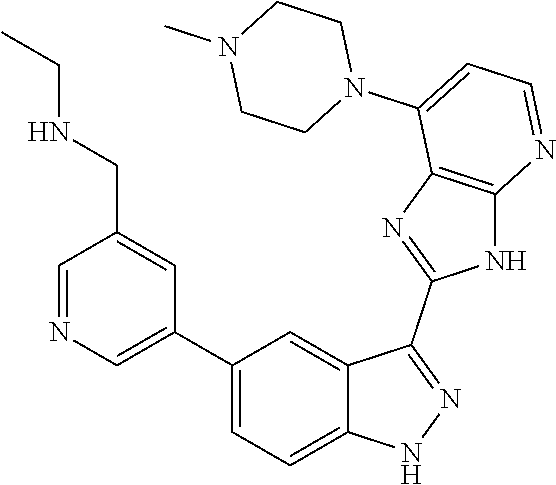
C1=NC=C(C2=CC=C3C(=C2)C(C2=NC4=C(N2)N=CC=C4N2CCN(C)CC2)=NN3)C=C1CNCC
